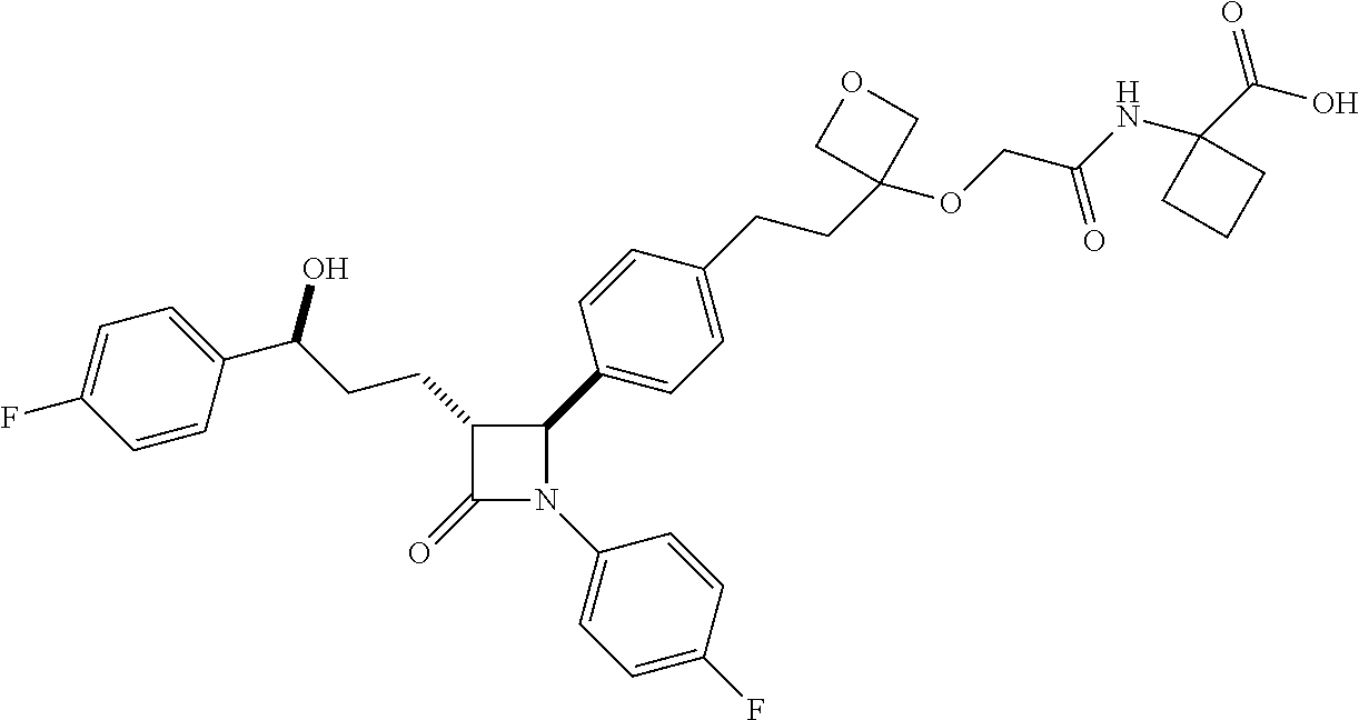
C1(=O)N(C2=CC=C(F)C=C2)C(C2=CC=C(CCC3(OCC(NC4(C(O)=O)CCC4)=O)COC3)C=C2)C1CCC(O)C1=CC=C(F)C=C1
